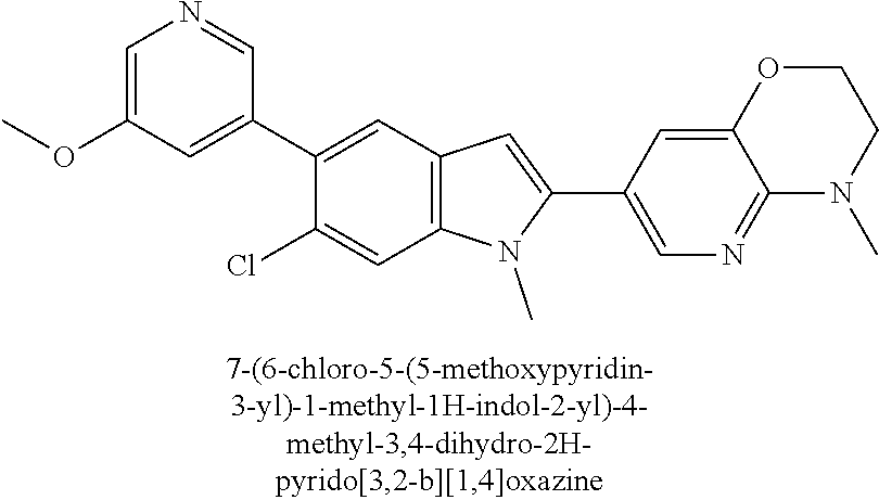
C1(C2=CC3=C(C=C2Cl)N(C)C(C2=CN=C4C(=C2)OCCN4C)=C3)=CC(OC)=CN=C1
